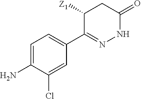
C1=C(N)C(Cl)=CC(C2=NNC(=O)CC2[Z1])=C1
